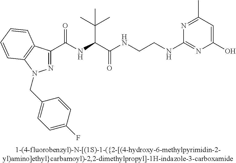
C(=O)(NC(C(C)(C)C)C(=O)NCCNC1=NC(O)=CC(C)=N1)C1=NN(CC2=CC=C(F)C=C2)C2=C1C=CC=C2
